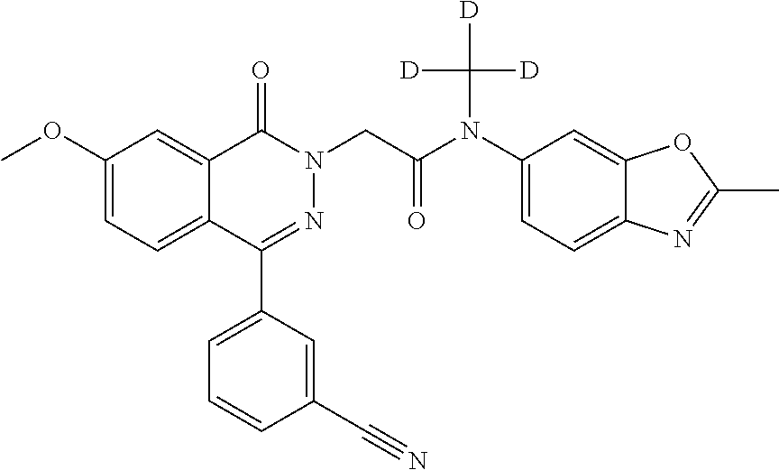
COC1=CC=C2C(=C1)C(=O)N(CC(=O)N(C([D])([D])[D])C1=CC=C3C(=C1)OC(C)=N3)N=C2C1=CC=CC(C#N)=C1
